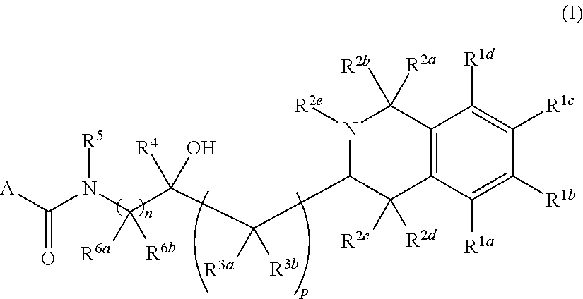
C12=C(C([R1a])=C([R1b])C([R1c])=C1[R1d])C([R2d])([R2c])C(C(C(O)(C(N([R5])C(=O)[A])([R6b])[R6a])[R4])([R3b])[R3a])N([R2e])C2([R2a])[R2b]
